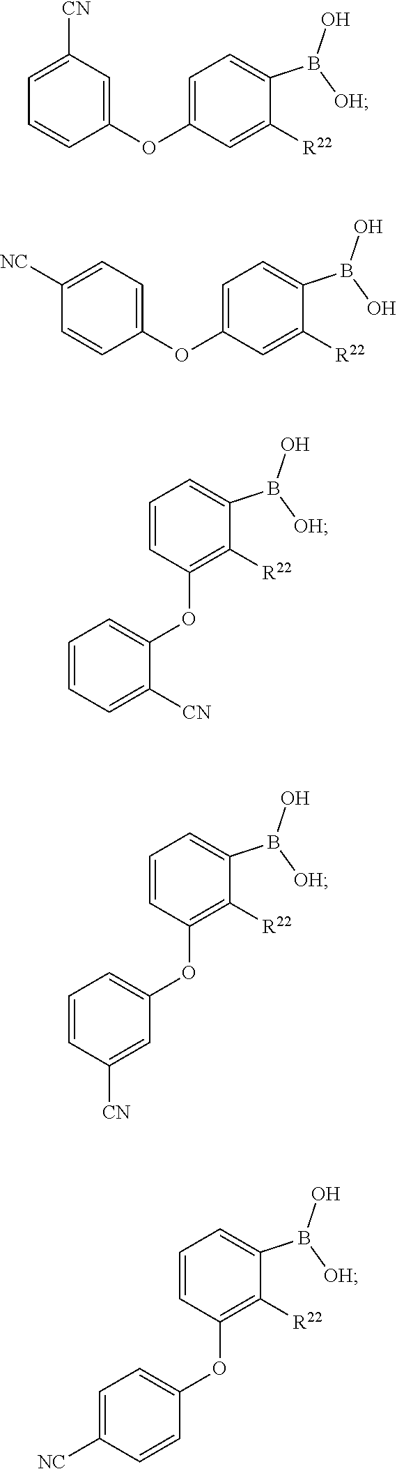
C1=C(B([OH])O)C([R22])=CC(OC2=CC([CN])=CC=C2)=C1.C1=C(B(O)O)C([R22])=CC(OC2=CC=C([NC])C=C2)=C1.C1=C(B([OH])O)C([R22])=C(OC2=CC=CC=C2[CN])C=C1.C1=C(B([OH])O)C([R22])=C(OC2=CC=CC([CN])=C2)C=C1.C1=C(B([OH])O)C([R22])=C(OC2=CC=C([NC])C=C2)C=C1
